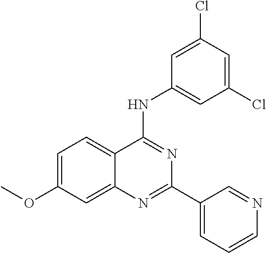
C1=C(OC)C=C2C(=C1)C(NC1=CC(Cl)=CC(Cl)=C1)=NC(C1=CC=CN=C1)=N2
